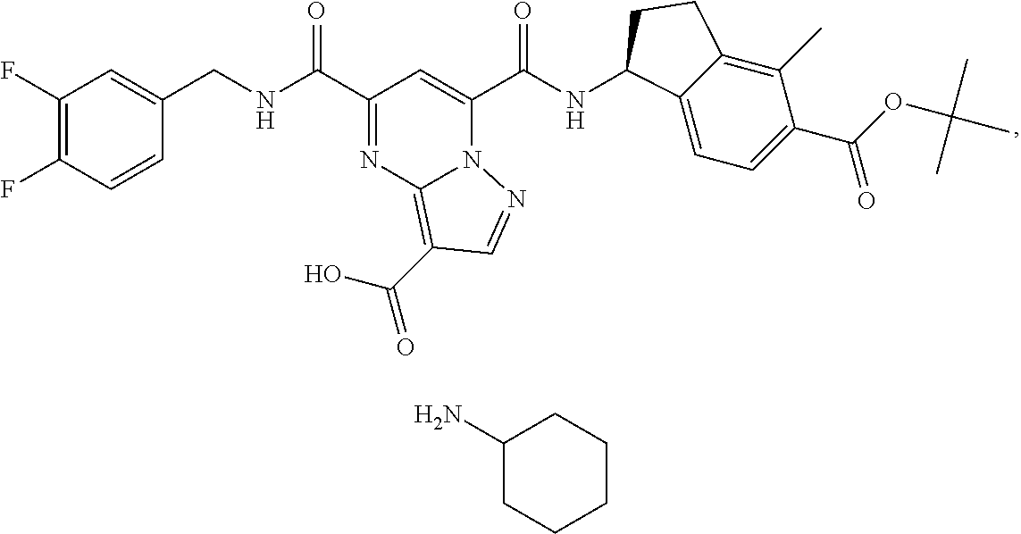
C1(F)=C(F)C=CC(CNC(C2=NC3=C(C(O)=O)C=NN3C(C(NC3C4=CC=C(C(OC(C)(C)C)=O)C(C)=C4CC3)=O)=C2)=O)=C1.C1CCC(N)CC1
